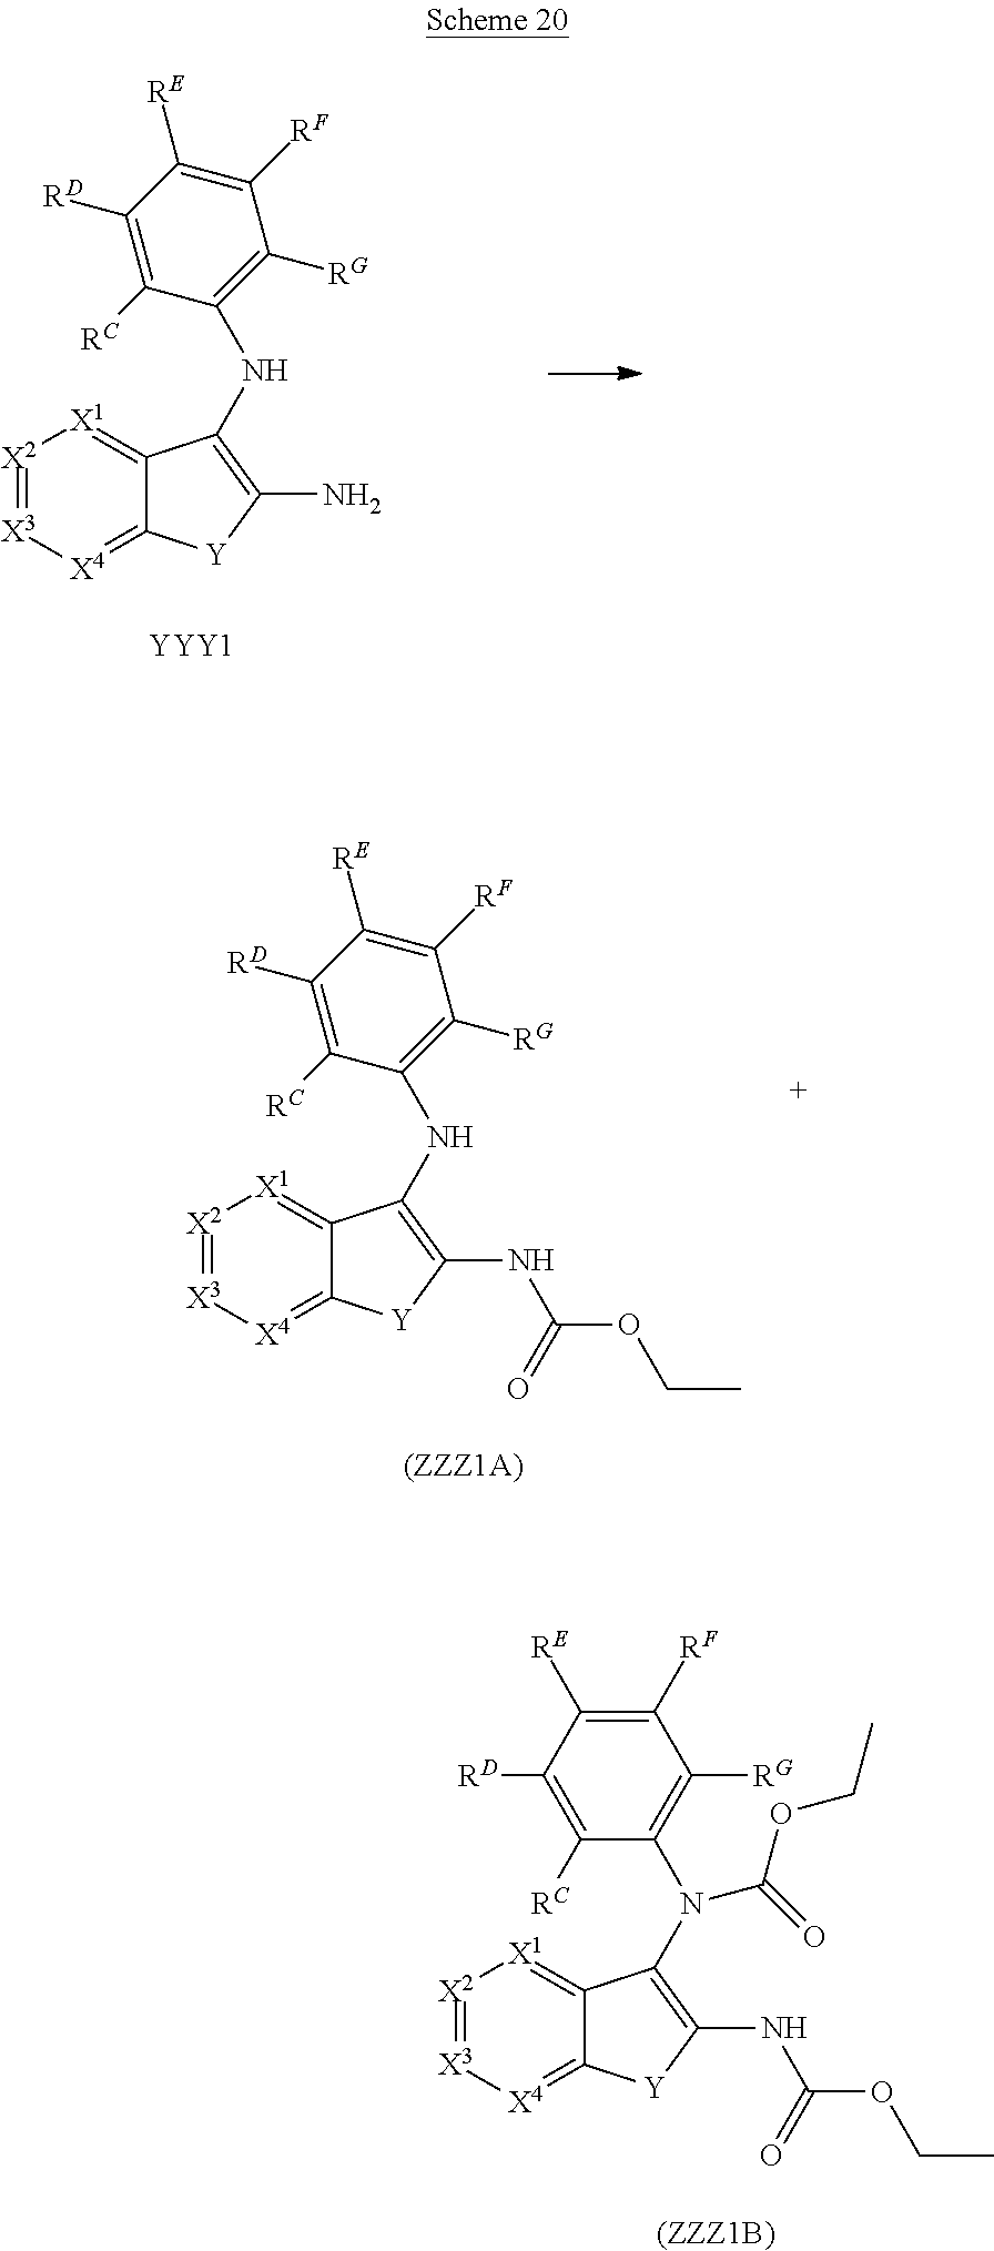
[X2]1=[X3][X4]=C2C(=[X1]1)C(NC1=C([RG])C([RF])=C([RE])C([RD])=C1[RC])=C(N)[Y]2.[YYY1].[X2]1=[X3][X4]=C2C(=[X1]1)C(NC1=C([RG])C([RF])=C([RE])C([RD])=C1[RC])=C(NC(=O)OCC)[Y]2.[(ZZZ1A)].[(ZZZ1B)].[X2]1=[X3][X4]=C2C(=[X1]1)C(N(C(OCC)=O)C1=C([RG])C([RF])=C([RE])C([RD])=C1[RC])=C(NC(=O)OCC)[Y]2
